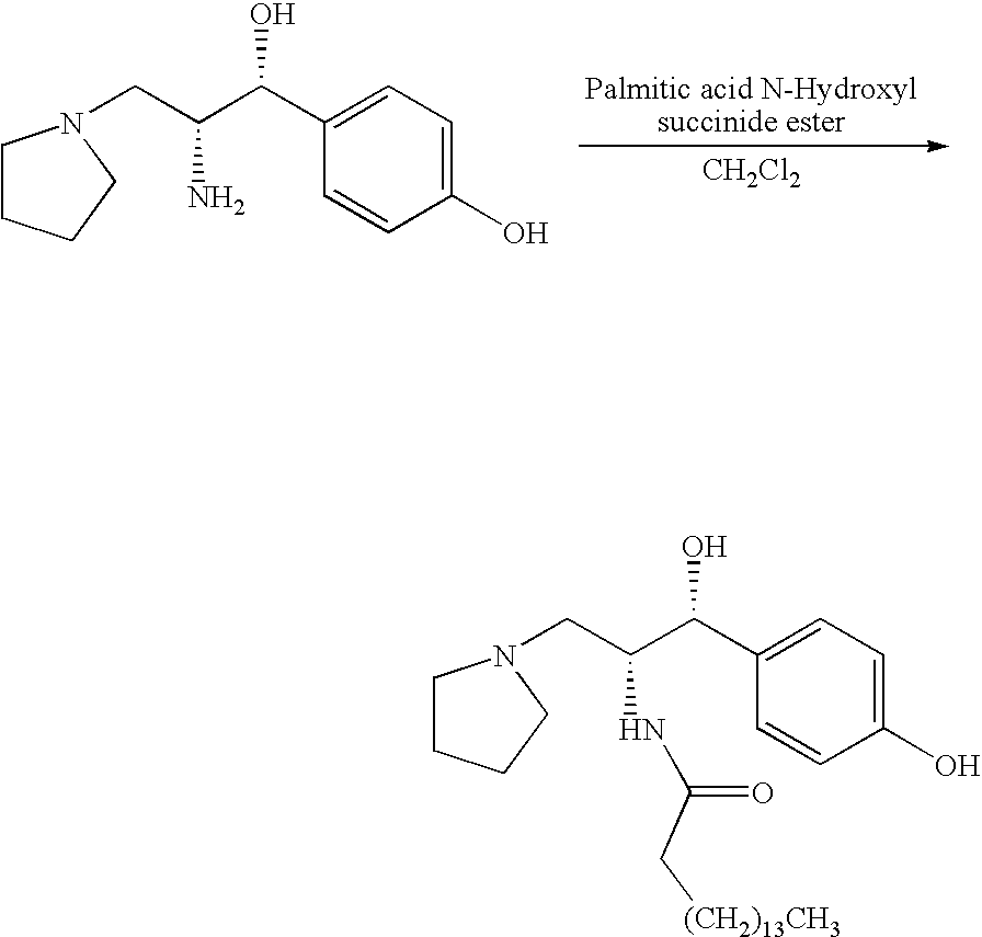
C1CCCN1CC(C(C1=CC=C(O)C=C1)O)NC(=O)C[(CH2)13CH3].C1CCCN1CC(C(C1=CC=C(O)C=C1)O)N.[CH2Cl2]
